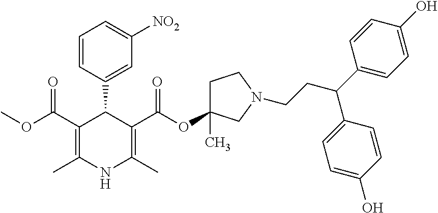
C1=CC(C2C(C(OC)=O)=C(C)NC(C)=C2C(OC2(C)CCN(CCC(C3=CC=C(O)C=C3)C3=CC=C(O)C=C3)C2)=O)=CC([NO2])=C1
